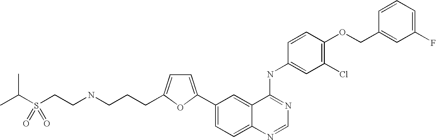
C1(C2=CC=C(CCCNCCS(C(C)C)(=O)=O)O2)=CC=C2C(=C1)C(NC1=CC(Cl)=C(OCC3=CC(F)=CC=C3)C=C1)=NC=N2
